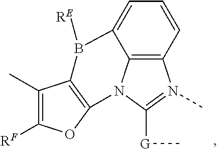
C12=C3C=CC=C1B([RE])C1=C(N2C([G]C)=N3C)OC([RF])=C1C
